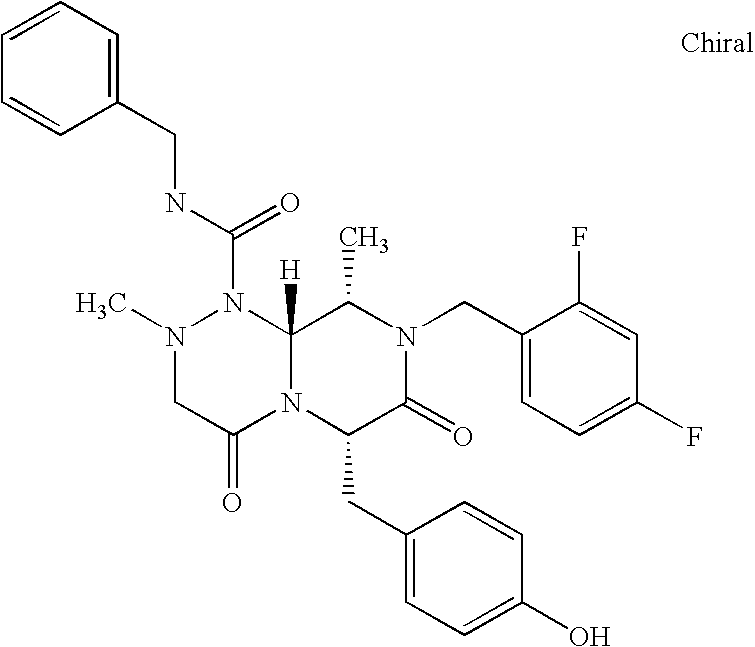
N(C(N1N(C)CC(=O)N2C1([H])C(C)N(CC1=CC=C(F)C=C1F)C(=O)C2CC1=CC=C(O)C=C1)=O)CC1=CC=CC=C1
